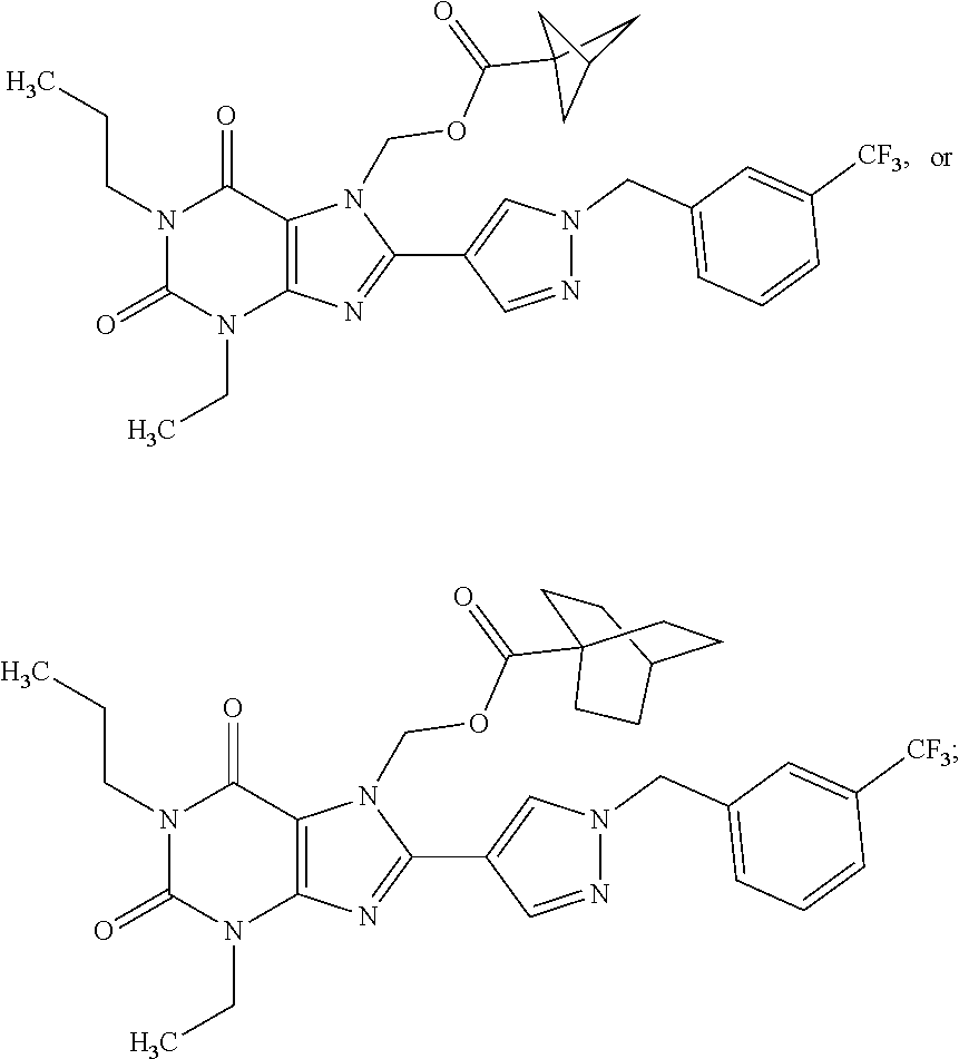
N1(CCC)C(=O)N(CC)C2=C(C1=O)N(COC(=O)C13CC(C1)C3)C(C1=CN(CC3=CC=CC([CF3])=C3)N=C1)=N2.C1CC2CCC1(C(OCN1C3=C(N(CC)C(=O)N(CCC)C3=O)N=C1C1=CN(CC3=CC=CC([CF3])=C3)N=C1)=O)CC2
